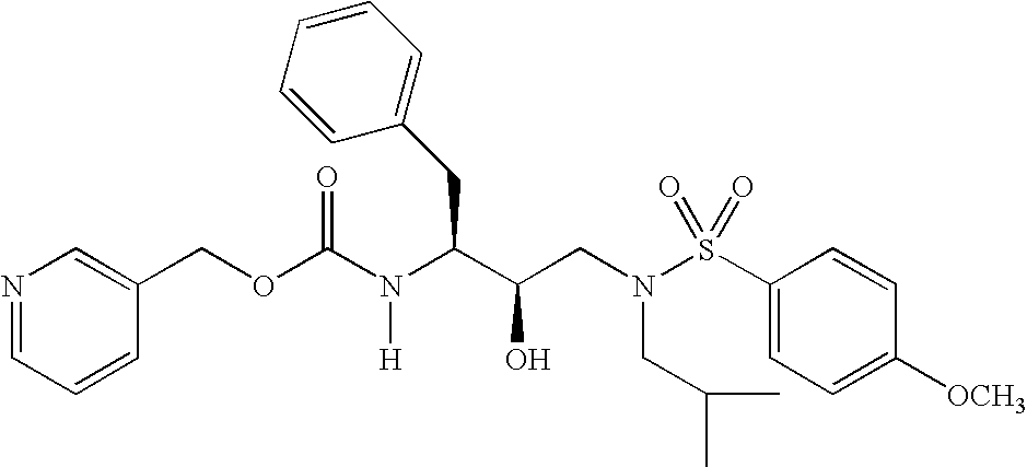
C(OC(N(C(C(CN(S(C1=CC=C([OCH3])C=C1)(=O)=O)CC(C)C)O)CC1=CC=CC=C1)[H])=O)C1=CN=CC=C1
